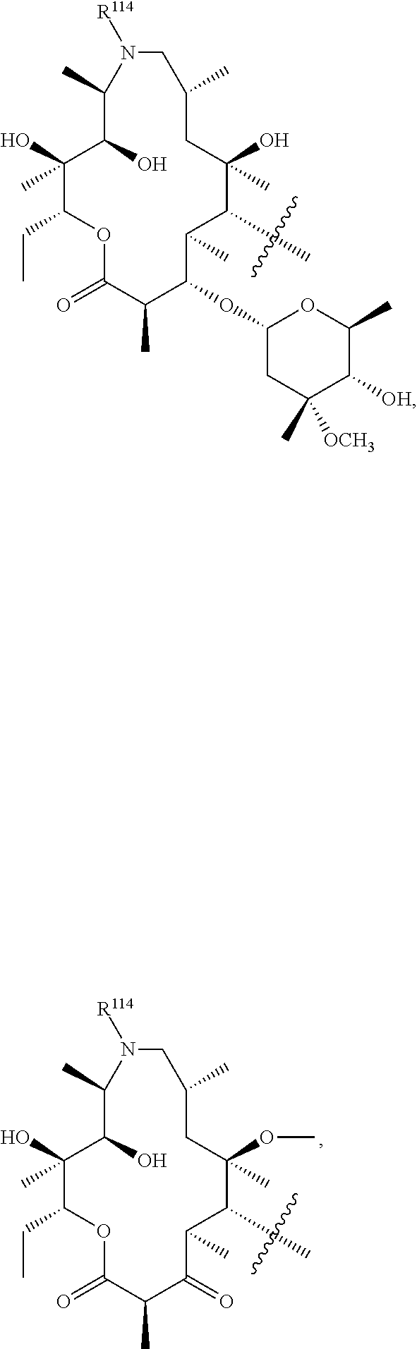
C1(O)(C)C(CC)OC(=O)C(C)C(OC2CC([OCH3])(C)C([OH])C(C)O2)C(C)C(C)C(O)(C)CC(C)CN([R114])C(C)C1O.C1(O)(C)C(CC)OC(=O)C(C)C(=O)C(C)C(C)C(OC)(C)CC(C)CN([R114])C(C)C1O
